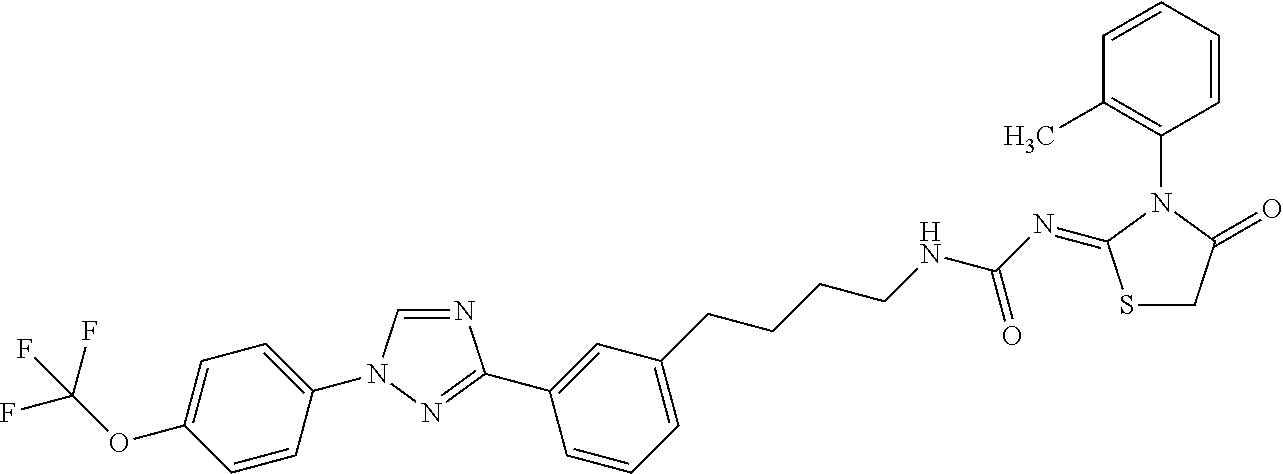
N1=CN(C2=CC=C(OC(F)(F)F)C=C2)N=C1C1=CC(CCCCNC(N=C2SCC(=O)N2C2=C(C)C=CC=C2)=O)=CC=C1
